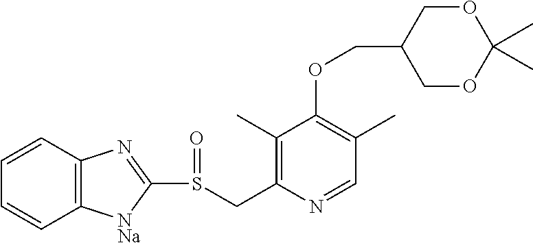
C12=C(C=CC=C1)N=C(S(=O)CC1=C(C)C(OCC3COC(C)(C)OC3)=C(C)C=N1)[NNa]2
